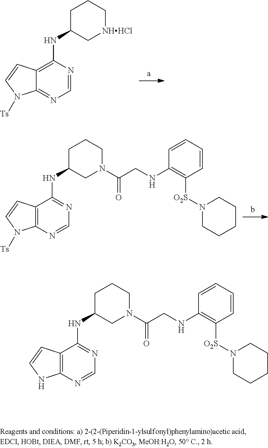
C1=NC(NC2C[NHHCl]CCC2)=C2C(=N1)N([Ts])C=C2.C1=NC2=C(C(NC3CN(C(CNC4=C([O2S]N5CCCCC5)C=CC=C4)=O)CCC3)=N1)C=CN2.C1=NC2=C(C(NC3CN(C(CNC4=C([O2S]N5CCCCC5)C=CC=C4)=O)CCC3)=N1)C=CN2[Ts]
